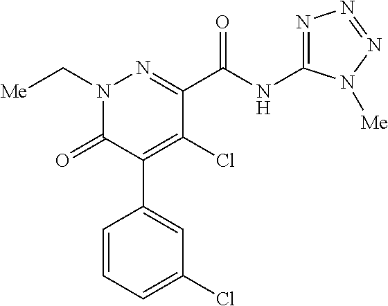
C1(C(NC2=NN=NN2[Me])=O)=NN(C[Me])C(=O)C(C2=CC(Cl)=CC=C2)=C1Cl
